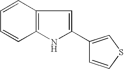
C1=CC2=C(C=C1)NC(C1=CSC=C1)=C2
